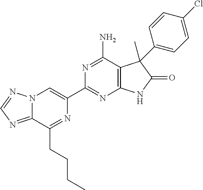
C12=NC=NN1C=C(C1=NC3=C(C(N)=N1)C(C)(C1=CC=C(Cl)C=C1)C(=O)N3)N=C2CCCC
